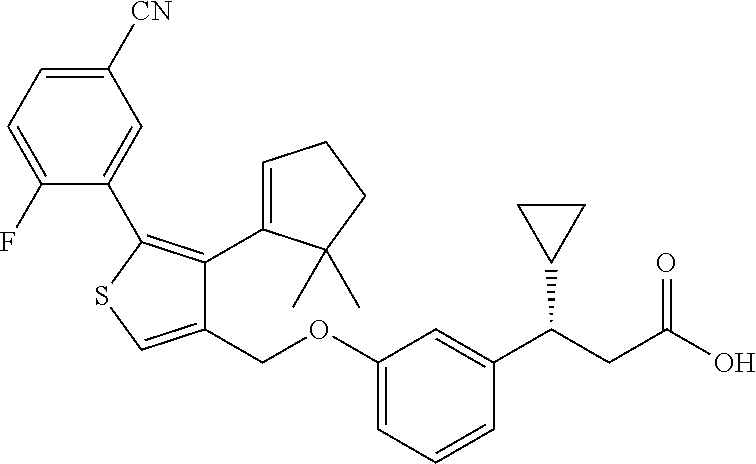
C1(OCC2=CSC(C3=CC([CN])=CC=C3F)=C2C2=CCCC2(C)C)=CC=CC(C(CC(O)=O)C2CC2)=C1
